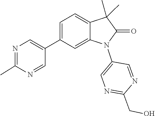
C12=CC=C(C3=CN=C(C)N=C3)C=C1N(C1=CN=C(CO)N=C1)C(=O)C2(C)C
